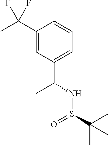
C(C1=CC(C(NS(C(C)(C)C)=O)C)=CC=C1)(C)(F)F
